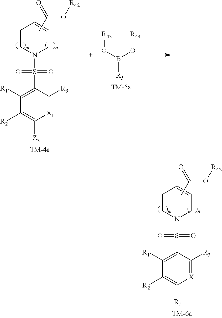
CC(O[R42])=O.C1CN(S(C2=C([R1])C([R2])=C([R5])[X1]=C2[R3])(=O)=O)CC=C1.CC(O[R42])=O.C1CN(S(C2=C([R1])C([R2])=C([Z2])[X1]=C2[R3])(=O)=O)CC=C1.[R43]OB(O[R44])[R5]
